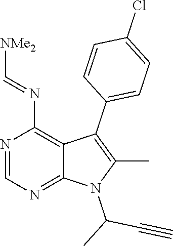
N1=CN=C2C(=C1N=C[NMe2])C(C1=CC=C(Cl)C=C1)=C(C)N2C(C)C#C
